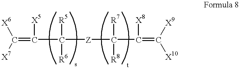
C(=C([X5])C([R5])([R6])[Z]C(C(=C([X10])[X9])[X8])([R7])[R8])([X7])[X6]
